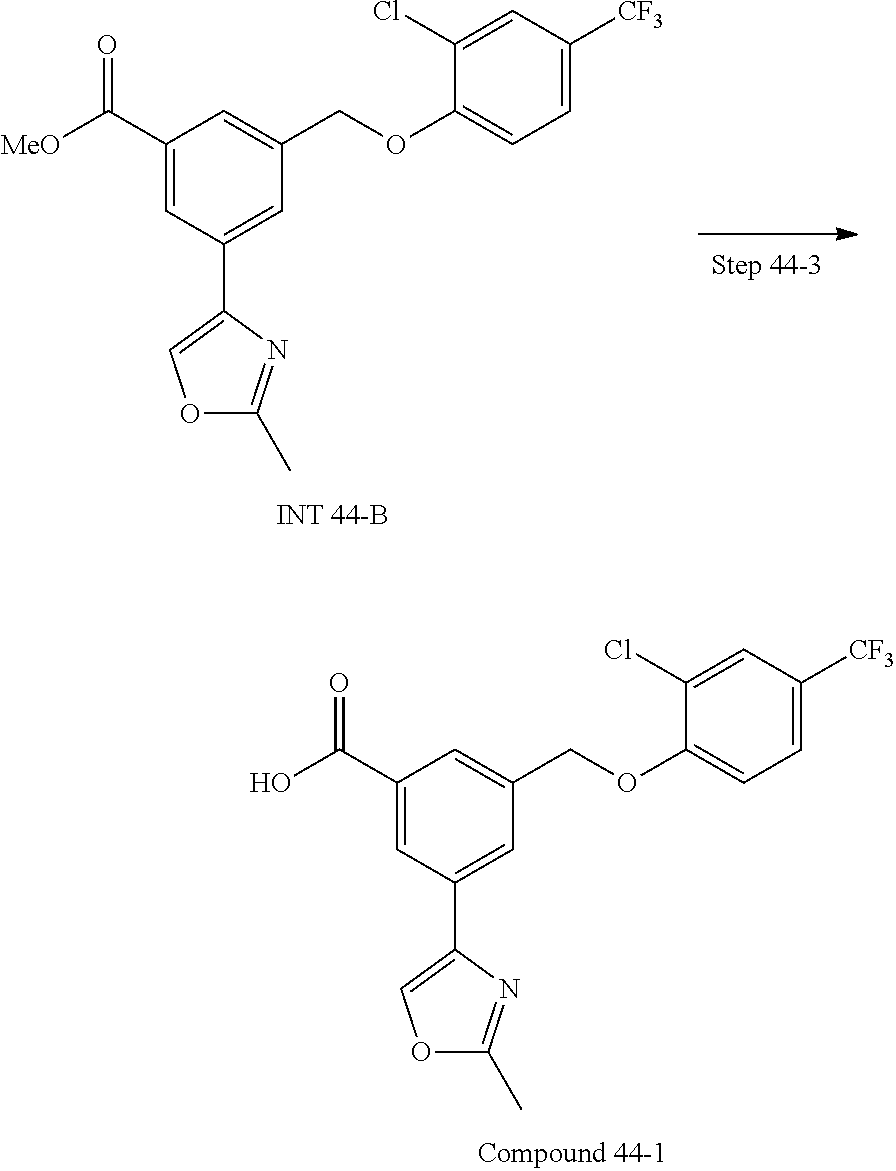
C1(C(O)=O)=CC(C2=COC(C)=N2)=CC(COC2=CC=C([CF3])C=C2Cl)=C1.C1(C([MeO])=O)=CC(C2=COC(C)=N2)=CC(COC2=CC=C([CF3])C=C2Cl)=C1
